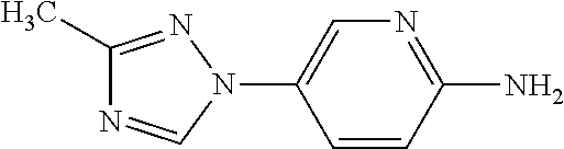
C1=CC(N)=NC=C1N1N=C(C)N=C1
